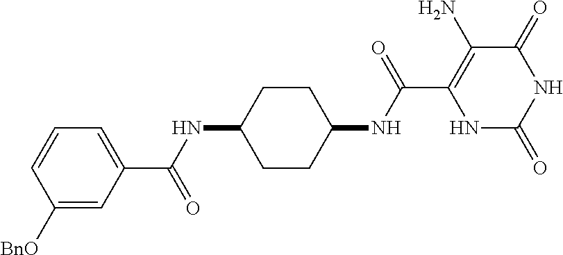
C(C1=C(N)C(=O)NC(=O)N1)(=O)NC1CCC(NC(=O)C2=CC=CC([BnO])=C2)CC1
